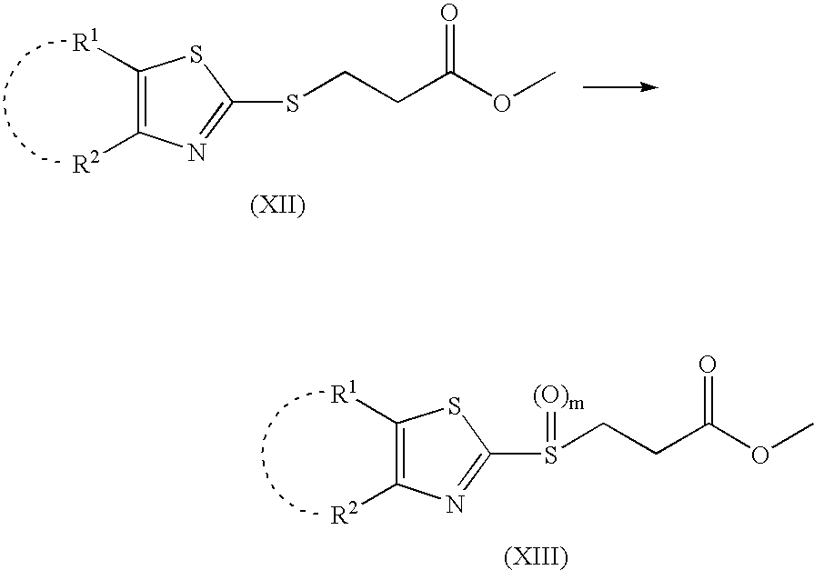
C1([R1])=C([R2])N=C(SCCC(OC)=O)S1.C1([R1])=C([R2])N=C(S(=[(O)m])CCC(OC)=O)S1
